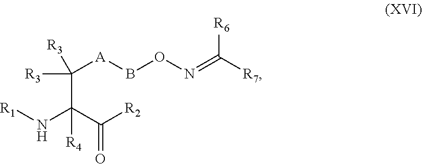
C(C(C([R2])=O)(N[R1])[R4])([A]BON=C([R7])[R6])([R3])[R3]
